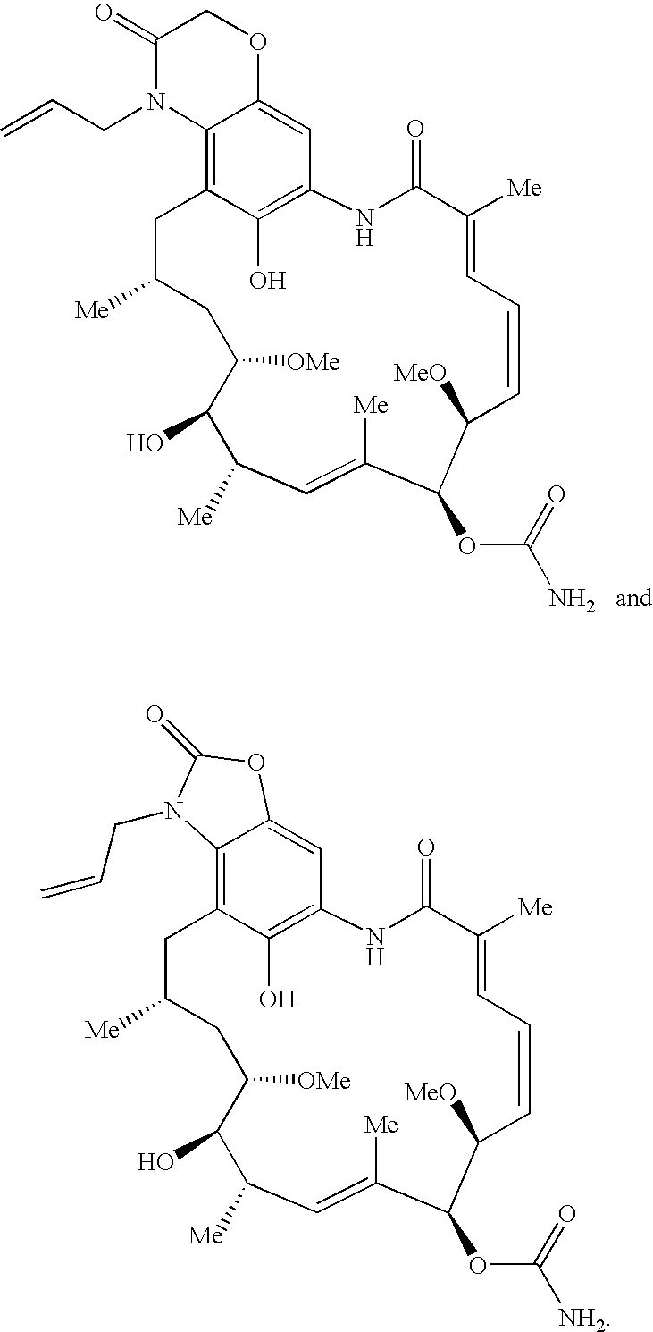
C12=C3C(O)=C(C=C1OC(=O)N2CC=C)NC(=O)C([Me])=CC=CC([MeO])C(OC([NH2])=O)C([Me])=CC([Me])C(O)C([OMe])CC([Me])C3.C12=C3C(O)=C(C=C1OCC(=O)N2CC=C)NC(=O)C([Me])=CC=CC([MeO])C(OC(N)=O)C([Me])=CC([Me])C(O)C([OMe])CC([Me])C3
